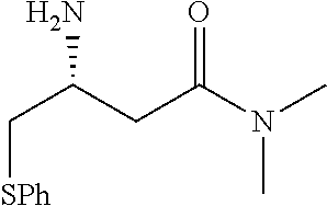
[SPh]CC(CC(N(C)C)=O)N
